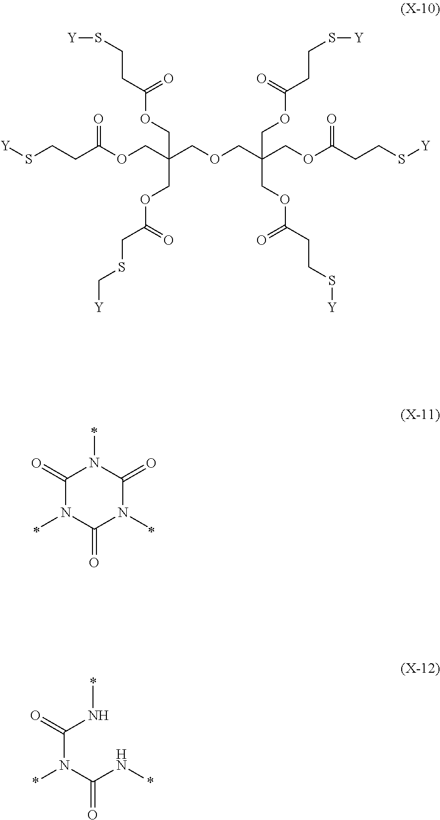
[Y]SCCC(OCC(COCC(COC(CCS[Y])=O)(COC(CCS[Y])=O)COC(CCS[Y])=O)(COC(CSC[Y])=O)COC(CCS[Y])=O)=O.C1(=O)N(C)C(=O)N(C)C(=O)N1C.C(N(C(N*)=O)*)(N*)=O
